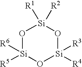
O1[Si]([R6])([R5])O[Si]([R3])([R4])O[Si]1([R1])[R2]
